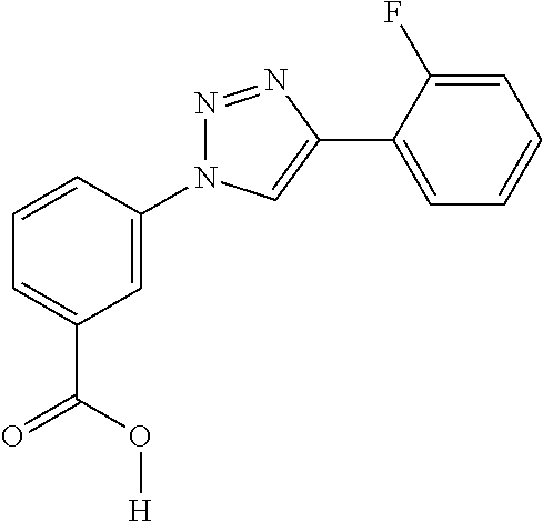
C1=CC(N2N=NC(C3=CC=CC=C3F)=C2)=CC(C(O[H])=O)=C1
